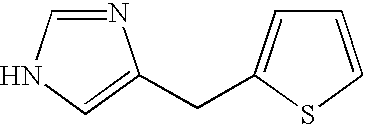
N1=CNC=C1CC1=CC=CS1
